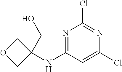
C1(NC2=NC(Cl)=NC(Cl)=C2)(CO)COC1
